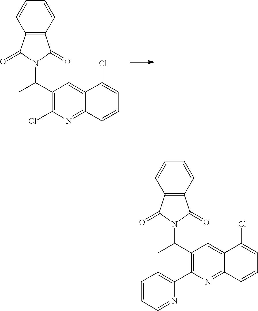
ClC1=C(C(C)N2C(=O)C3=C(C2=O)C=CC=C3)C=C2C(=N1)C=CC=C2Cl.C1(C2=C(C(C)N3C(=O)C4=C(C3=O)C=CC=C4)C=C3C(=N2)C=CC=C3Cl)=CC=CC=N1
